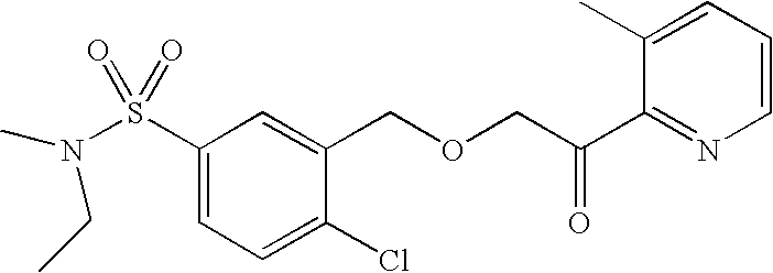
S(C1=CC=C(Cl)C(COCC(C2=NC=CC=C2C)=O)=C1)(=O)(=O)N(C)CC
